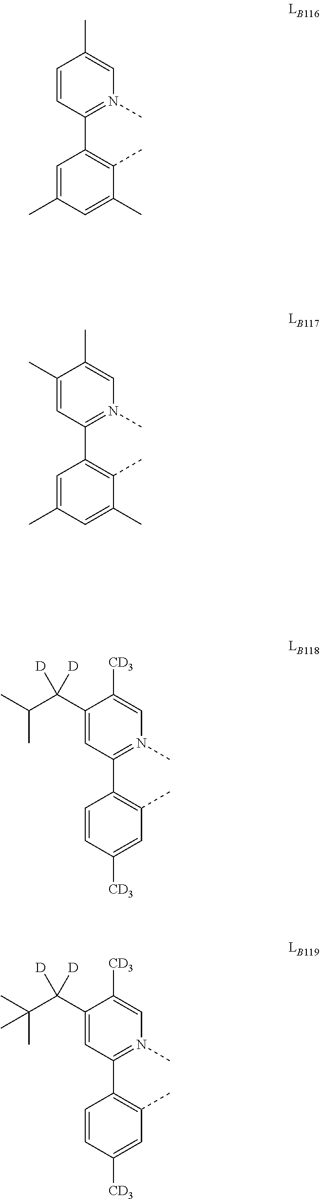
C1=C(C)C=C(C)C(C)=C1C1=N(C)C=C(C)C=C1.C1=C(C)C=C(C)C(C)=C1C1=N(C)C=C(C)C(C)=C1.C1=CC([CD3])=CC(C)=C1C1=N(C)C=C([CD3])C(C(C(C)C)([D])[D])=C1.C1=CC([CD3])=CC(C)=C1C1=N(C)C=C([CD3])C(C(C(C)(C)C)([D])[D])=C1
